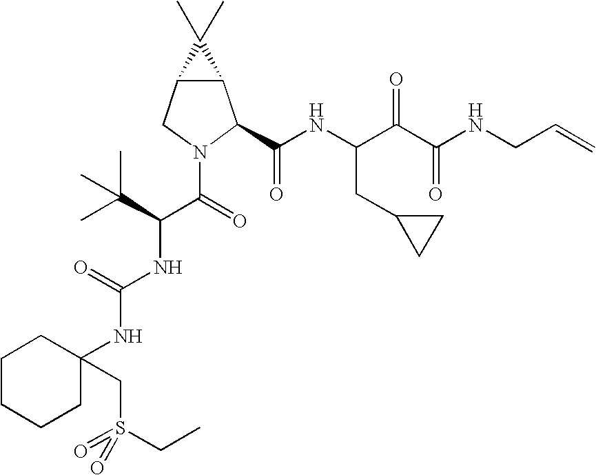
C12C(CN(C(=O)C(C(C)(C)C)NC(NC3(CS(=O)(CC)=O)CCCCC3)=O)C1C(NC(C(C(NCC=C)=O)=O)CC1CC1)=O)C2(C)C
